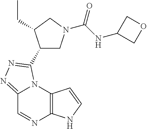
C12=NN=C(C3CN(C(NC4COC4)=O)CC3CC)N1C1=C(N=C2)NC=C1
